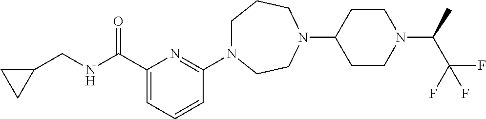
C1N(C2=NC(C(NCC3CC3)=O)=CC=C2)CCN(C2CCN(C(C(F)(F)F)C)CC2)CC1
